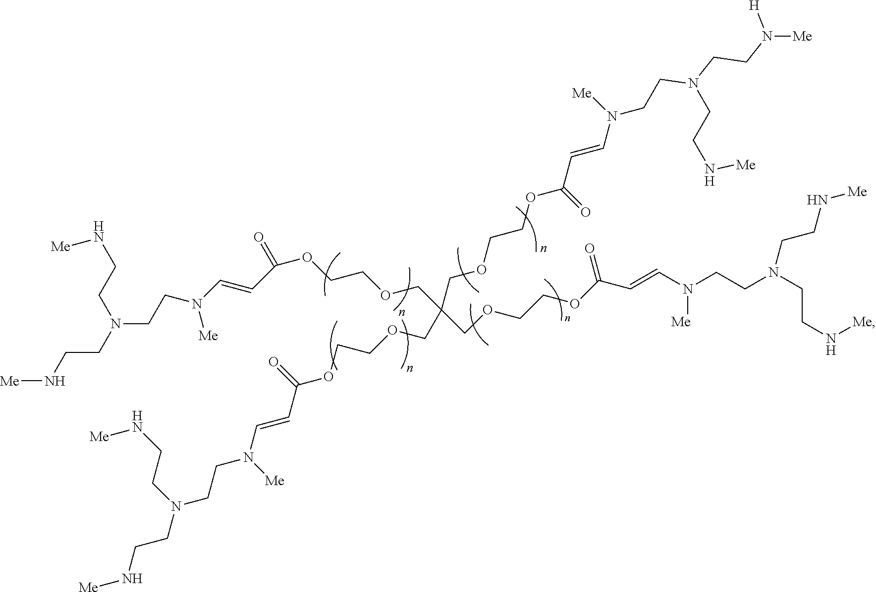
N(C=CC(OCCOCC(COCCOC(C=CN(CCN(CCN([Me])[H])CCN[Me])[Me])=O)(COCCOC(=O)C=CN(CCN(CCN[Me])CCN[Me])[Me])COCCOC(C=CN([Me])CCN(CCN[Me])CCN[Me])=O)=O)(CCN(CCN[Me])CCN[Me])[Me]
